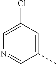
C1=C(Cl)C=C(C)C=N1
